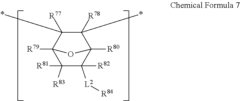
C12([R80])C([R78])(*)C([R77])(*)C([R79])(C([R83])([R81])C1([L2][R84])[R82])O2
